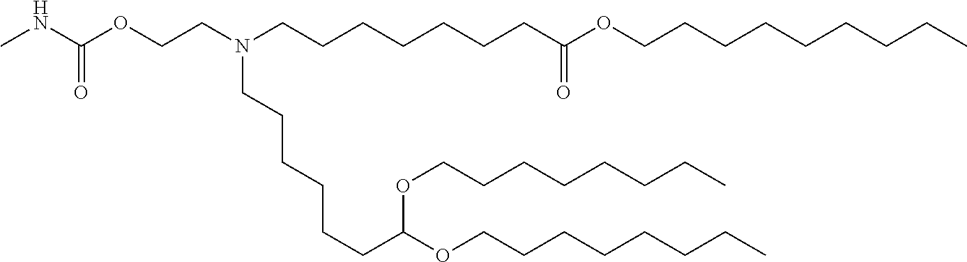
O(CCN(CCCCCCCC(OCCCCCCCCC)=O)CCCCCCC(OCCCCCCCC)OCCCCCCCC)C(NC)=O
